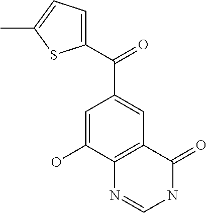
C(C1=CC2=C(C(O)=C1)N=CNC2=O)(=O)C1=CC=C(C)S1
